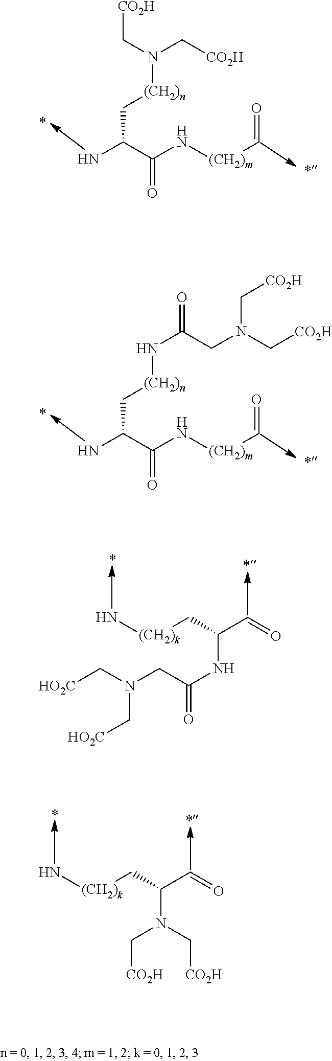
[CO2H]CN([(CH2)n]CC(N)C(N[(CH2)m]C=O)=O)C[CO2H].N([(CH2)n]CC(N)C(N[(CH2)m]C=O)=O)C(CN(C[CO2H])C[CO2H])=O.N[(CH2)k]CC(C=O)NC(=O)CN(C[HO2C])C[HO2C].N[(CH2)k]CC(C=O)N(C[CO2H])C[CO2H]
